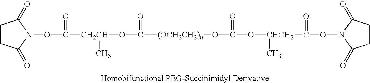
C1CC(=O)N(OC([CH2CH](C)OC([(OCH2CH2)n]OC(O[CHCH2](C)C(=O)ON2C(=O)CCC2=O)=O)=O)=O)C1=O
